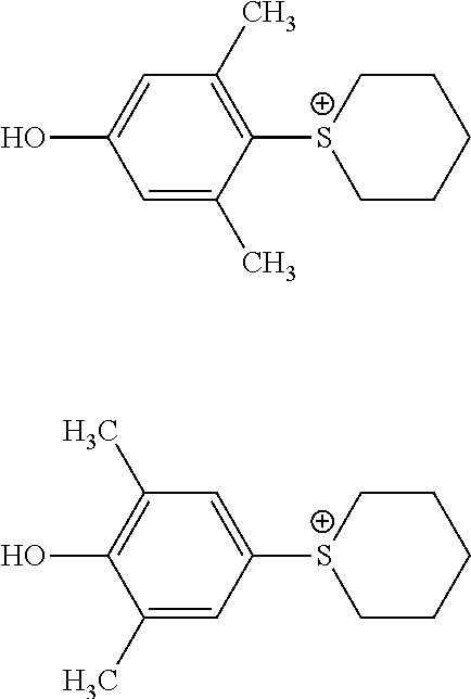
C1=C(C)C([S+]2CCCCC2)=C(C)C=C1O.C1(C)=CC([S+]2CCCCC2)=CC(C)=C1O
